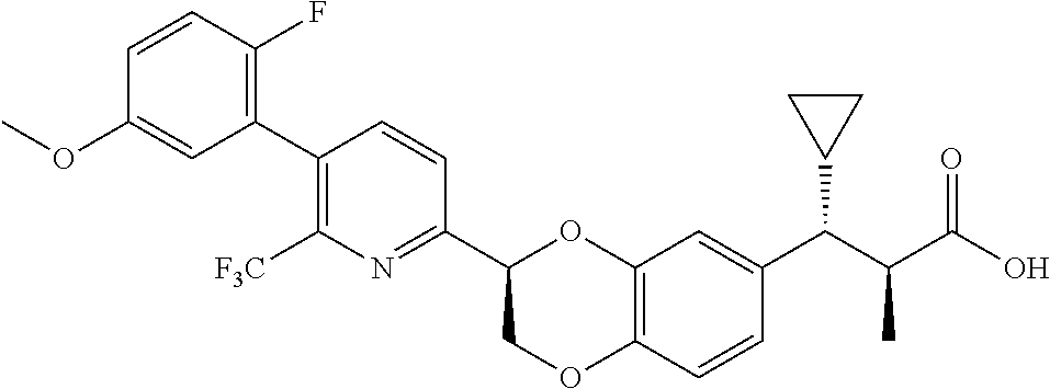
C1=CC(F)=C(C2=C([F3C])N=C(C3COC4=C(O3)C=C(C(C(C(=O)O)C)C3CC3)C=C4)C=C2)C=C1OC
